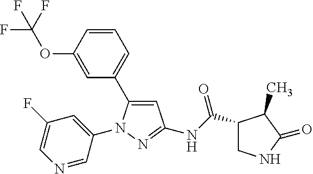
C1(C(NC2=NN(C3=CC(F)=CN=C3)C(C3=CC=CC(OC(F)(F)F)=C3)=C2)=O)CNC(=O)C1C
